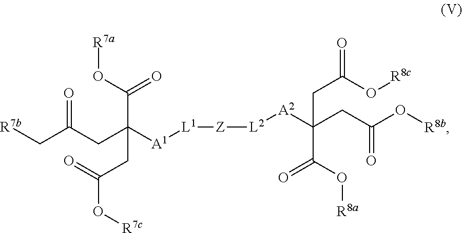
[R7b]CC(CC([A1][L1][Z][L2][A2]C(CC(O[R8b])=O)(C(O[R8a])=O)CC(O[R8c])=O)(C(O[R7a])=O)CC(=O)O[R7c])=O
